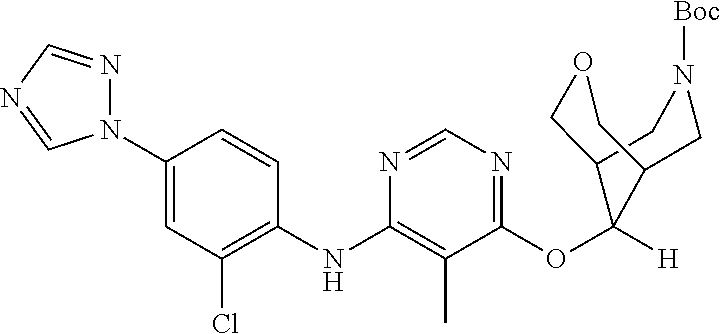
C1=CC(NC2=C(C)C(OC3([H])C4COCC3CN([Boc])C4)=NC=N2)=C(Cl)C=C1N1N=CN=C1
